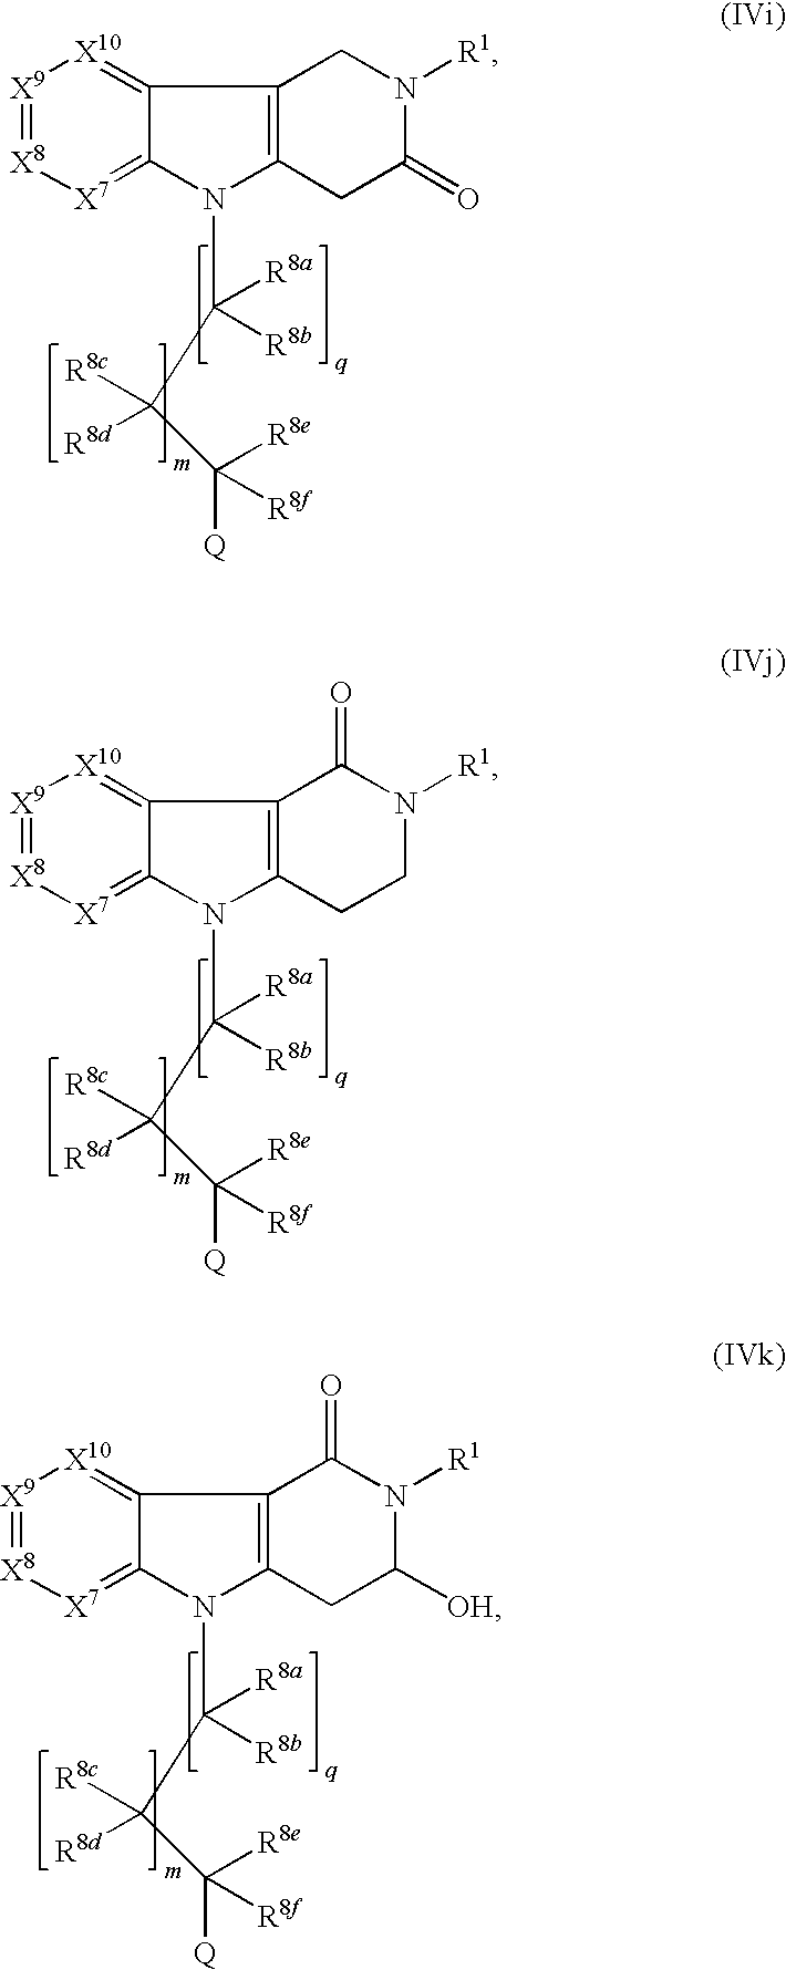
[X9]1=[X8][X7]=C2C(=[X10]1)C1=C(N2C([R8a])([R8b])C(C([R8e])([R8f])[Q])([R8c])[R8d])CC(=O)N([R1])C1.[X9]1=[X8][X7]=C2C(=[X10]1)C1=C(N2C([R8a])([R8b])C(C([R8e])([R8f])[Q])([R8c])[R8d])CCN([R1])C1=O.[X9]1=[X8][X7]=C2C(=[X10]1)C1=C(N2C([R8a])([R8b])C(C([R8e])([R8f])[Q])([R8c])[R8d])CC([OH])N([R1])C1=O
